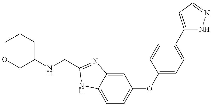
C1=C2C(=CC(OC3=CC=C(C4=CC=NN4)C=C3)=C1)N=C(CNC1CCCOC1)N2
